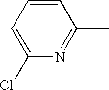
C1=C(Cl)N=C(C)C=C1
